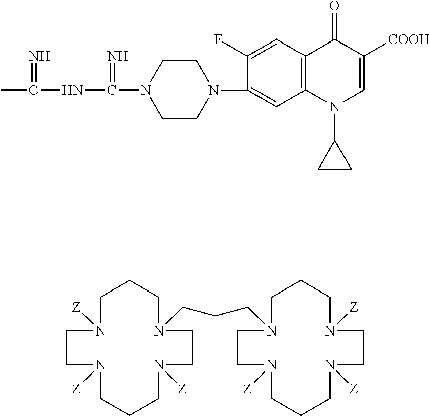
N1([Z])CCCN(CCCN2CCCN([Z])CCN([Z])CCCN([Z])CC2)CCN([Z])CCCN([Z])CC1.N=C(C)NC(=N)N1CCN(C2=CC3=C(C=C2F)C(=O)C([COOH])=CN3C2CC2)CC1
